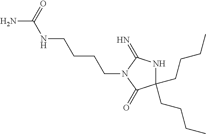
C1(CCCC)(CCCC)NC(=N)N(CCCCNC(=O)N)C1=O
